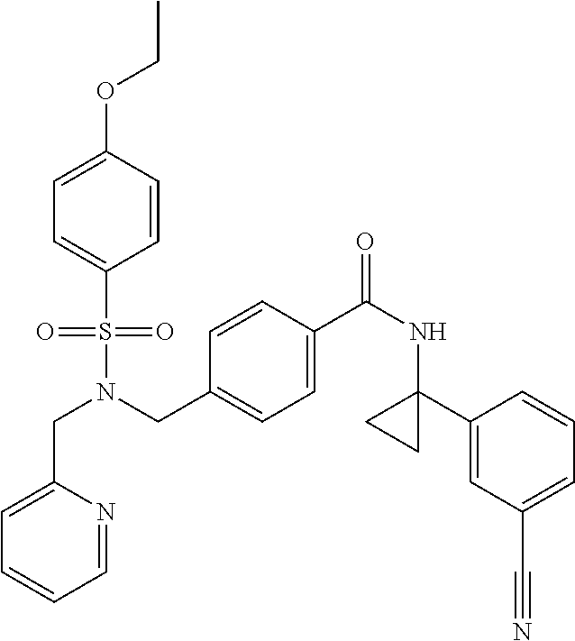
C(N(CC1=CC=C(C(NC2(C3=CC(C#N)=CC=C3)CC2)=O)C=C1)S(=O)(=O)C1=CC=C(OCC)C=C1)C1=CC=CC=N1
